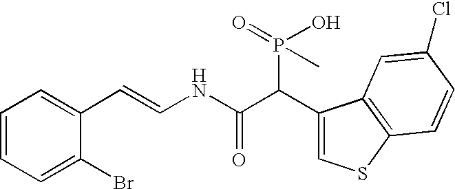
C1=CC=C(Br)C(C=CNC(C(C2=CSC3=C2C=C(Cl)C=C3)P(O)(C)=O)=O)=C1
